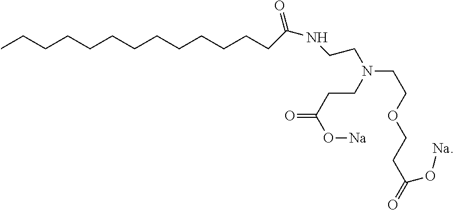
CCCCCCCCCCCCCC(NCCN(CCOCCC(=O)O[Na])CCC(=O)O[Na])=O
